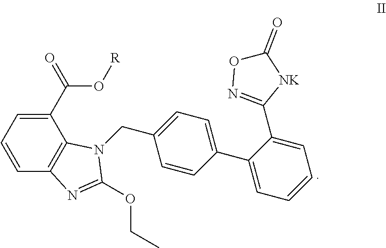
[R]OC(C1=CC=CC2=C1N(CC1=CC=C(C3=CC=CC=C3C3=NOC(=O)[NK]3)C=C1)C(OCC)=N2)=O
